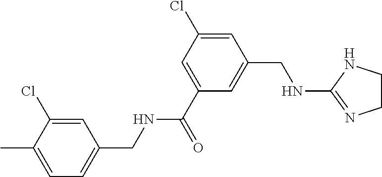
C1(Cl)=CC(CNC(C2=CC(Cl)=CC(CNC3=NCCN3)=C2)=O)=CC=C1C
